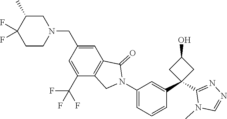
C1CN(CC2=CC3=C(C(C(F)(F)F)=C2)CN(C2=CC=CC(C4(C5=NN=CN5C)CC(O)C4)=C2)C3=O)CC(C)C1(F)F
